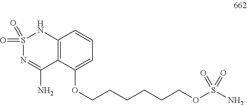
S1(=O)(=O)N=C(N)C2=C(N1)C=CC=C2OCCCCCCOS(N)(=O)=O
